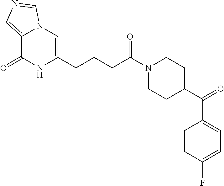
C12=CN=CN1C=C(CCCC(N1CCC(C(C3=CC=C(F)C=C3)=O)CC1)=O)NC2=O
